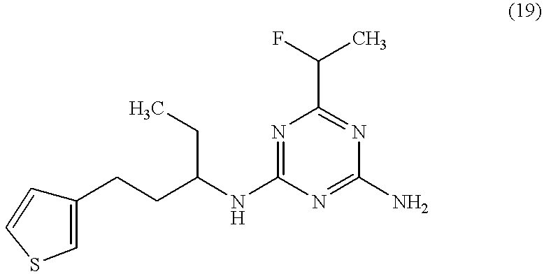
N1=C(NC(CCC2=CSC=C2)CC)N=C(N)N=C1C(F)C
